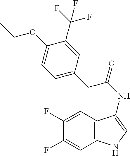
C1(F)=CC2=C(C=C1F)NC=C2NC(=O)CC1=CC=C(OCC)C(C(F)(F)F)=C1
